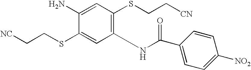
C1=C(N)C(SCC[NC])=CC(NC(=O)C2=CC=C([NO2])C=C2)=C1SCC[CN]
